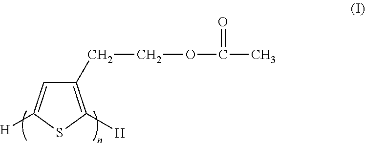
C1=C([H])SC([H])=C1CCOC(C)=O
